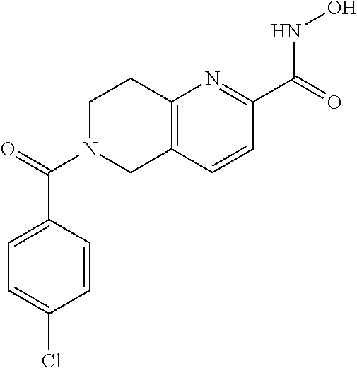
C12=C(C=CC(C(=O)NO)=N1)CN(C(=O)C1=CC=C(Cl)C=C1)CC2
